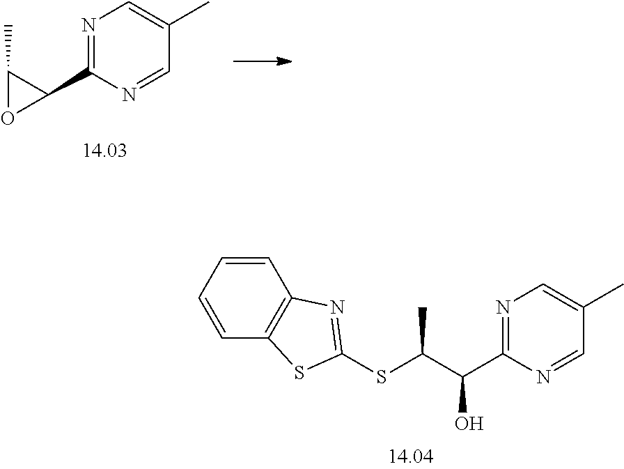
N1=C(C2C(C)O2)N=CC(C)=C1.N1=C(C(C(SC2=NC3=C(C=CC=C3)S2)C)O)N=CC(C)=C1
